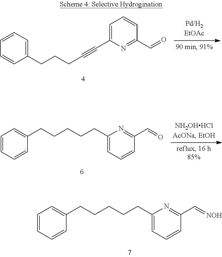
C1=C(C#CCCCC2=CC=CC=C2)N=C(C=O)C=C1.C1=CC=CC(CCCCCC2=CC=CC(C=O)=N2)=C1.C1=CC=CC(CCCCCC2=CC=CC(C=[NOH])=N2)=C1
